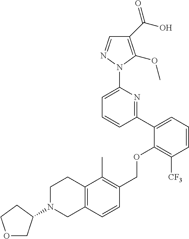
C1(C(O)=O)=C(OC)N(C2=CC=CC(C3=CC=CC([CF3])=C3OCC3=C(C)C4=C(C=C3)CN(C3COCC3)CC4)=N2)N=C1
